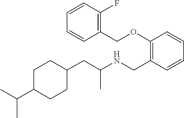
C1(CC(NCC2=C(OCC3=C(F)C=CC=C3)C=CC=C2)C)CCC(C(C)C)CC1
